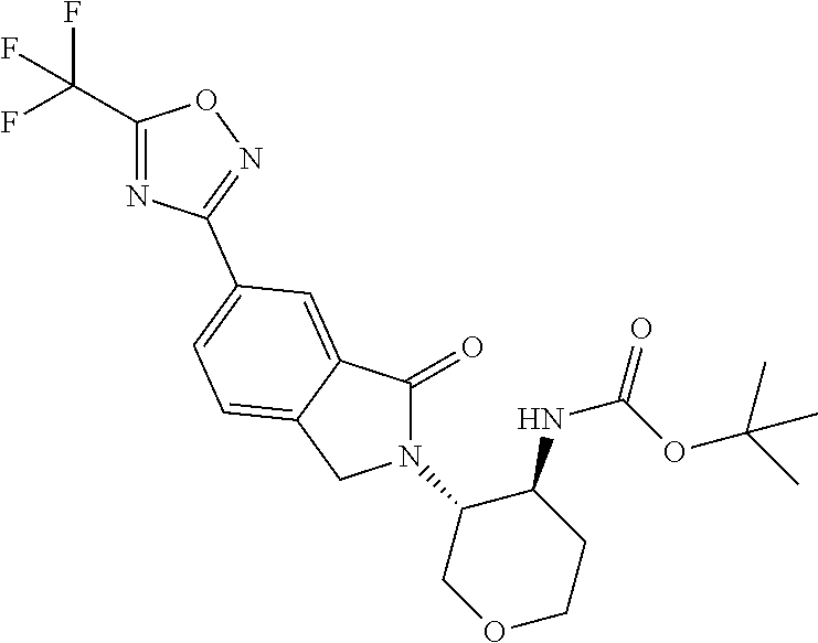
C1(=O)N(C2COCCC2NC(OC(C)(C)C)=O)CC2=CC=C(C3=NOC(C(F)(F)F)=N3)C=C12
